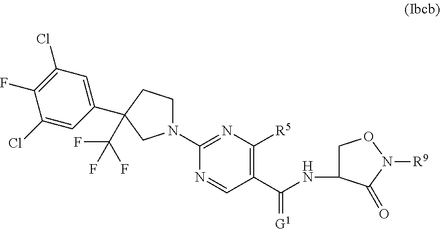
N1(C2=NC([R5])=C(C(NC3CON([R9])C3=O)=[G1])C=N2)CCC(C2=CC(Cl)=C(F)C(Cl)=C2)(C(F)(F)F)C1
